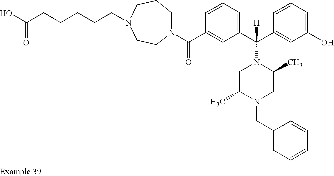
N1(C(C2=CC(C(C3=CC(O)=CC=C3)([H])N3CC(C)N(CC4=CC=CC=C4)CC3C)=CC=C2)=O)CCCN(CCCCCC(O)=O)CC1
